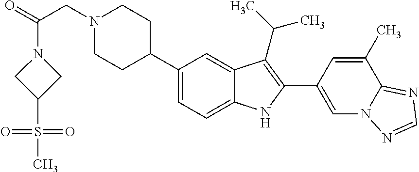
N1(CC(N2CC(S(C)(=O)=O)C2)=O)CCC(C2=CC=C3C(=C2)C(C(C)C)=C(C2=CN4C(=NC=N4)C(C)=C2)N3)CC1
